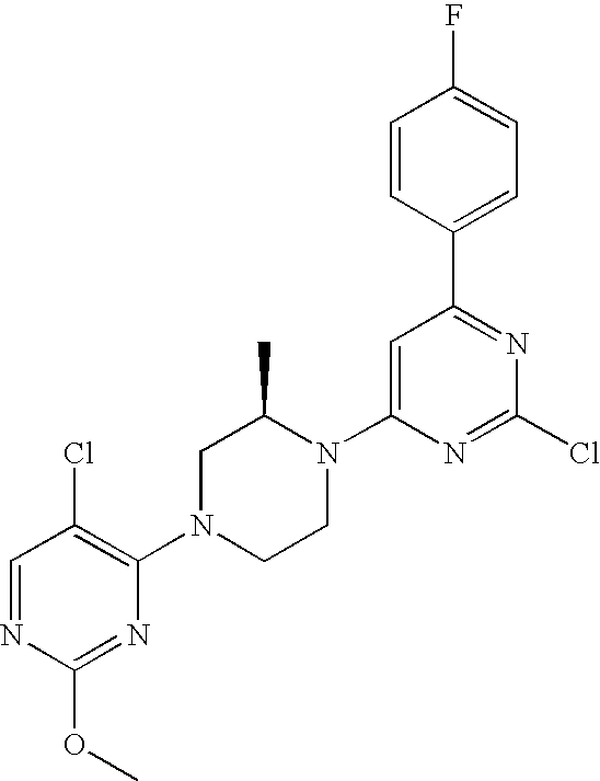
C1=C(N2C(C)CN(C3=C(Cl)C=NC(OC)=N3)CC2)N=C(Cl)N=C1C1=CC=C(F)C=C1
